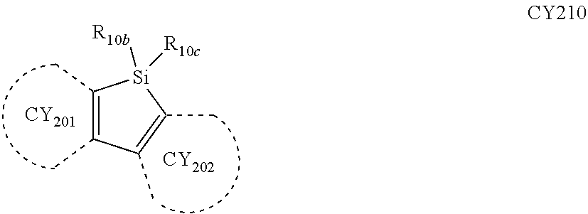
C1(C)=C(C)C(C)=C(C)[Si]1([R10b])[R10c].[CY201].[CY202]
